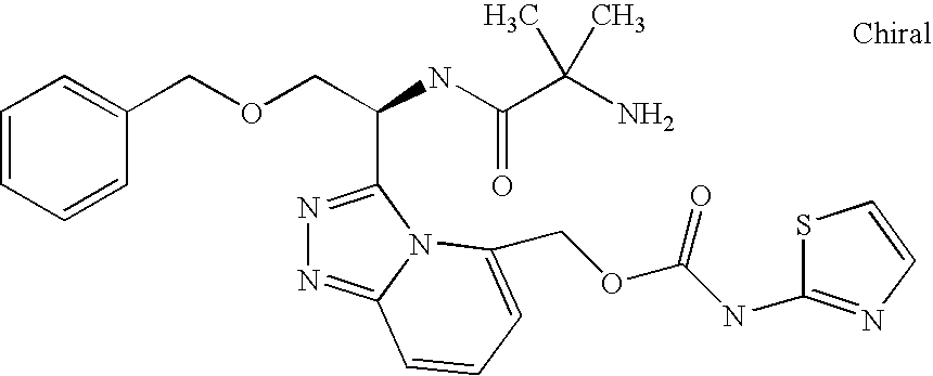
C(OCC(C1=NN=C2N1C(COC(NC1=NC=CS1)=O)=CC=C2)NC(=O)C(C)(N)C)C1=CC=CC=C1
